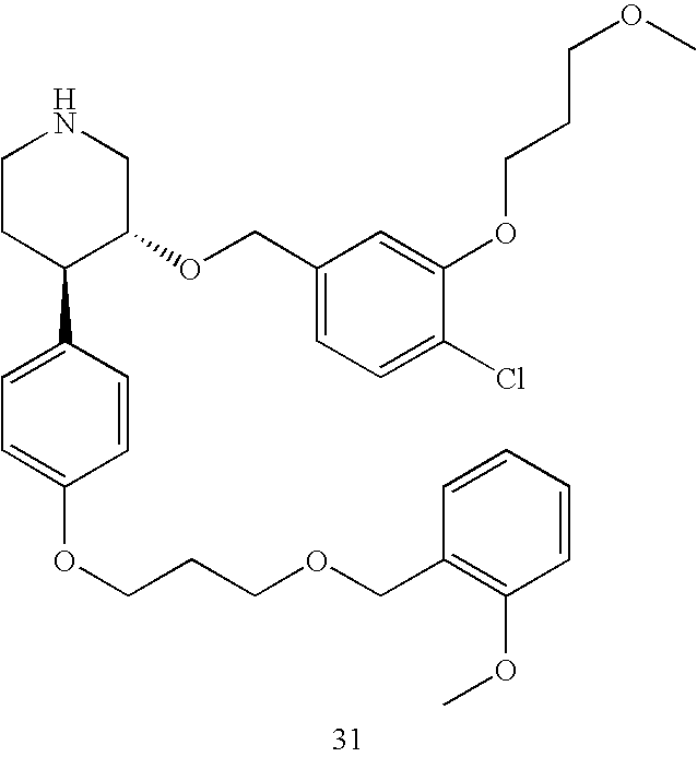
C1CC(C2=CC=C(OCCCOCC3=C(OC)C=CC=C3)C=C2)C(OCC2=CC=C(Cl)C(OCCCOC)=C2)CN1
